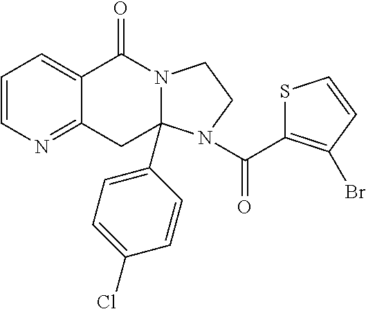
C1=CN=C2C(=C1)C(=O)N1CCN(C(=O)C3=C(Br)C=CS3)C1(C1=CC=C(Cl)C=C1)C2
